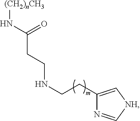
C1(CCNCCC(N[(CH2)nCH3])=O)=C[NH]C=N1
